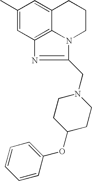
C1(C)=CC2=C3C(=C1)CCCN3C(CN1CCC(OC3=CC=CC=C3)CC1)=N2
